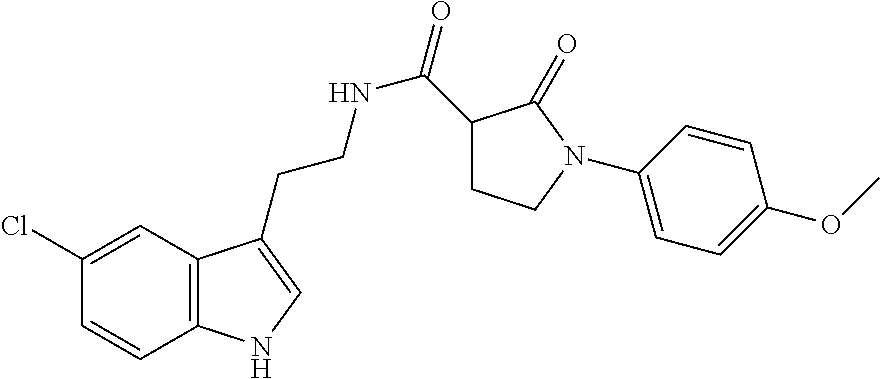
N(CCC1=CNC2=C1C=C(Cl)C=C2)C(=O)C1CCN(C2=CC=C(OC)C=C2)C1=O
